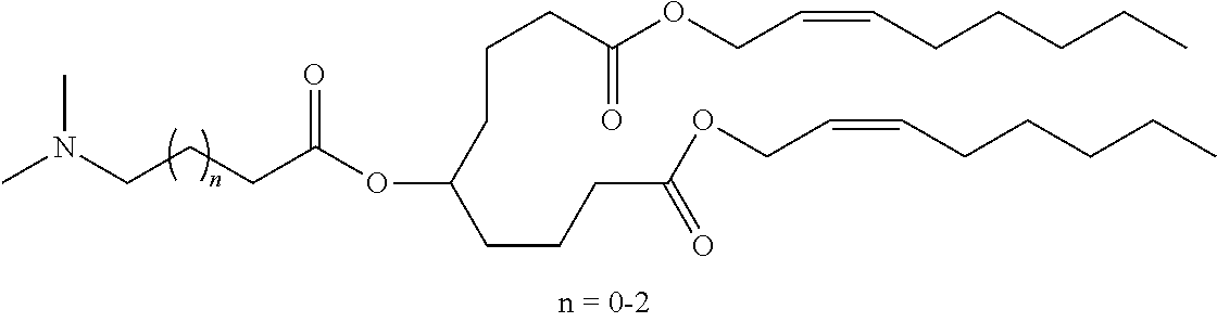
C(CC(OC(CCCC(OCC=CCCCCC)=O)CCCC(OCC=CCCCCC)=O)=O)CN(C)C
